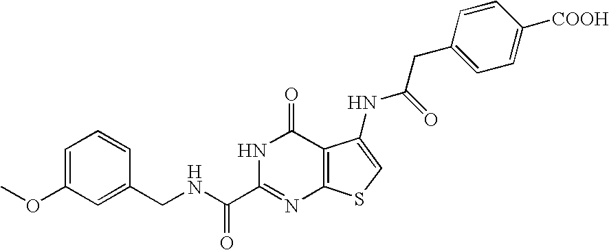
C1(CNC(C2=NC3=C(C(=O)N2)C(NC(CC2=CC=C([COOH])C=C2)=O)=CS3)=O)=CC(OC)=CC=C1
